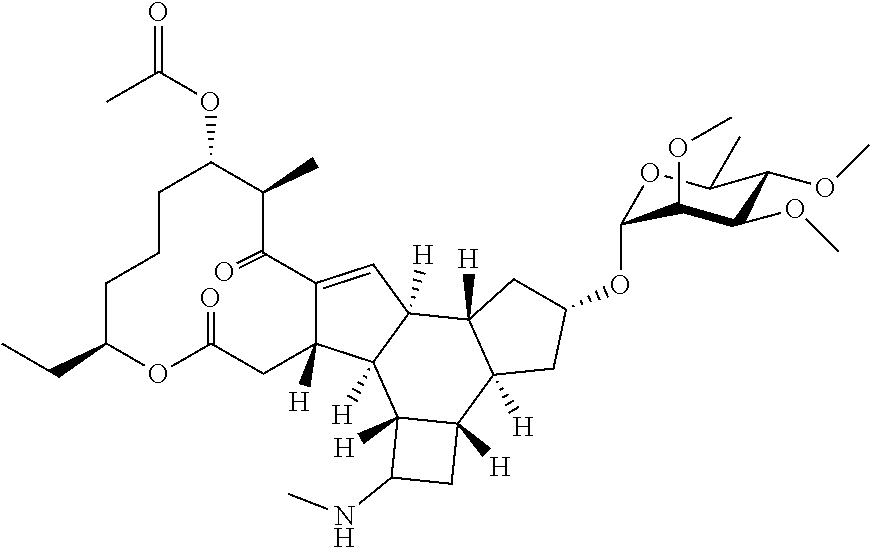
C12=CC3([H])C([H])(C1([H])CC(=O)OC(CC)CCCC(OC(=O)C)C(C)C2=O)C1([H])C([H])(C2([H])C3([H])CC(OC3OC(C)C(OC)C(OC)C3OC)C2)CC1NC
